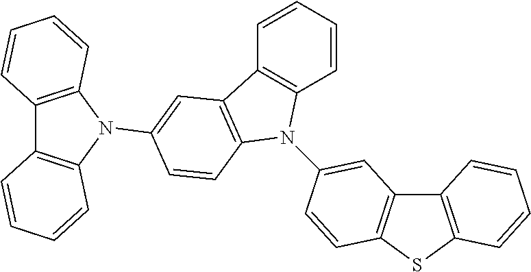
C12=C(C=CC=C1)N(C1=CC3=C(N(C4=CC5=C(SC6=C5C=CC=C6)C=C4)C4=C3C=CC=C4)C=C1)C1=C2C=CC=C1
